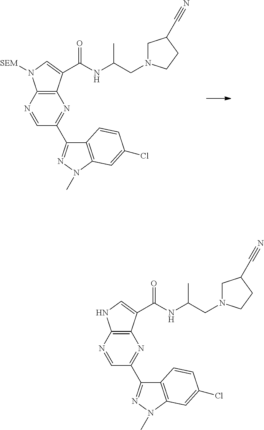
N1=CC(C2=NN(C)C3=C2C=CC(Cl)=C3)=NC2=C1N([SEM])C=C2C(NC(CN1CC(C#N)CC1)C)=O.N1=CC(C2=NN(C)C3=C2C=CC(Cl)=C3)=NC2=C1NC=C2C(NC(CN1CC(C#N)CC1)C)=O
